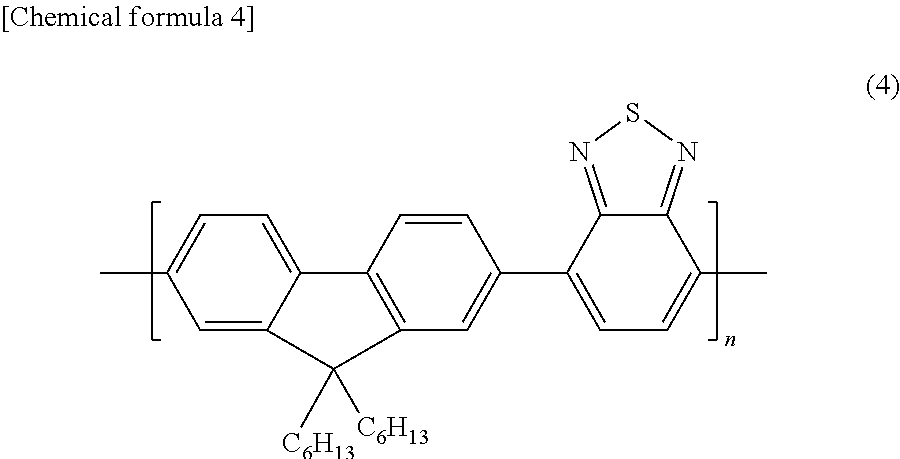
C1=C2C(=CC(C)=C1)C([C6H13])([C6H13])C1=C2C=CC(C2=CC=C(C)C3=NSN=C23)=C1
